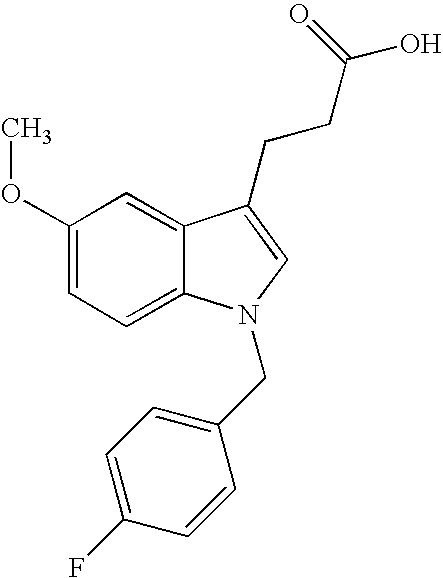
C1(OC)=CC=C2C(=C1)C(CCC(O)=O)=CN2CC1=CC=C(F)C=C1
